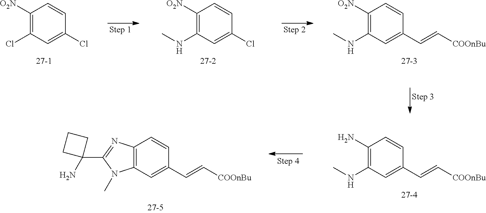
C1([O2N])=C(Cl)C=C(Cl)C=C1.C1([O2N])=C(NC)C=C(Cl)C=C1.C1([O2N])=C(NC)C=C(C=C[COOnBu])C=C1.C1(N)=C(NC)C=C(C=C[COOnBu])C=C1.C12=C(C=C(C=C[COOnBu])C=C1)N(C)C(C1(N)CCC1)=N2
